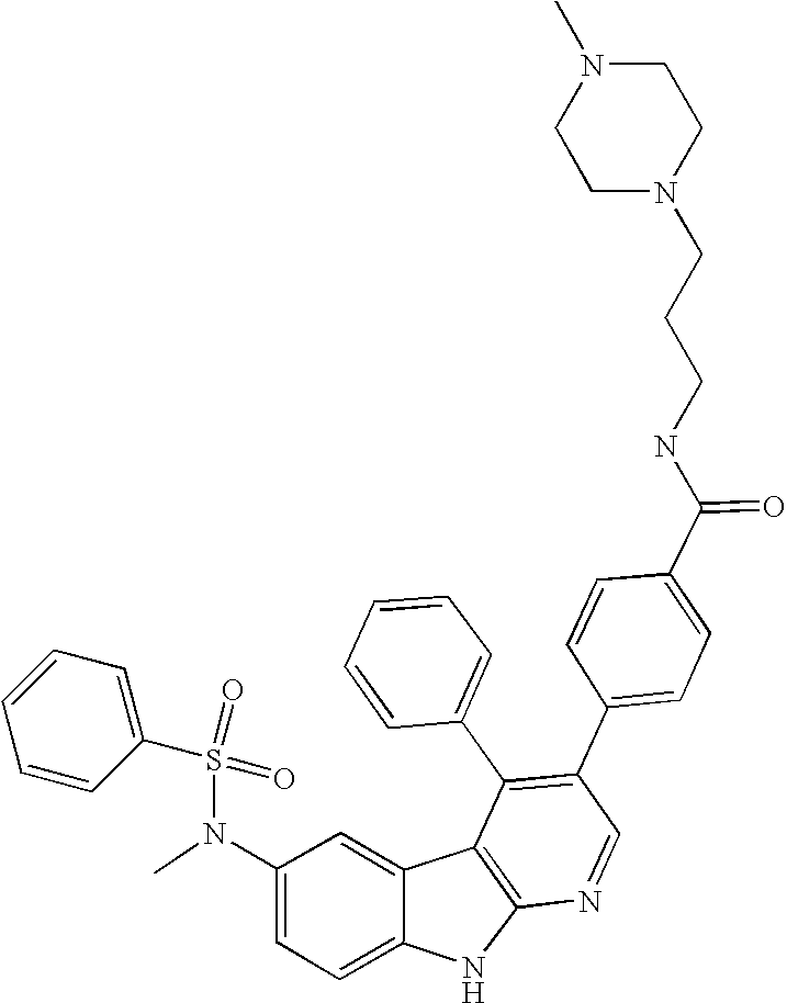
N(C1=CC=C2C(=C1)C1=C(N2)N=CC(C2=CC=C(C(NCCCN3CCN(C)CC3)=O)C=C2)=C1C1=CC=CC=C1)(C)S(=O)(=O)C1=CC=CC=C1
